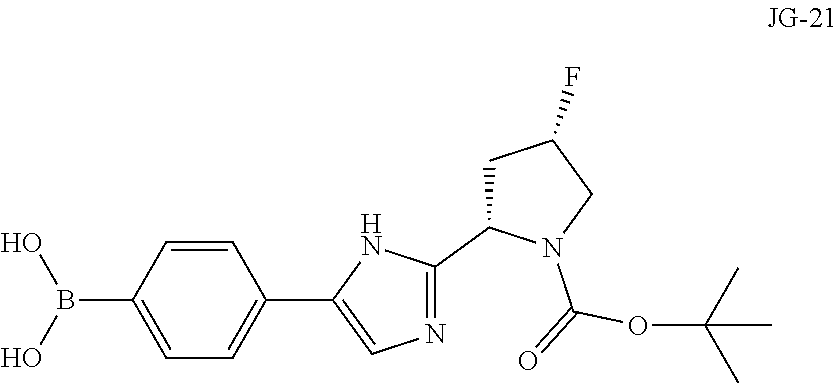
C1=C(B(O)O)C=CC(C2=CN=C(C3CC(F)CN3C(=O)OC(C)(C)C)N2)=C1
